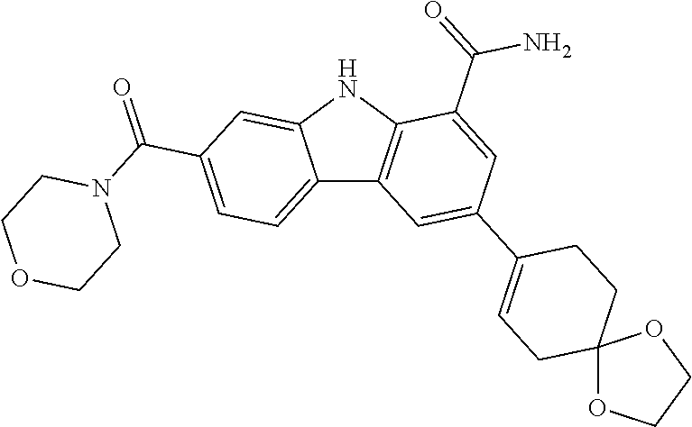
C12=CC=C(C(=O)N3CCOCC3)C=C1NC1=C2C=C(C2=CCC3(CC2)OCCO3)C=C1C(=O)N
